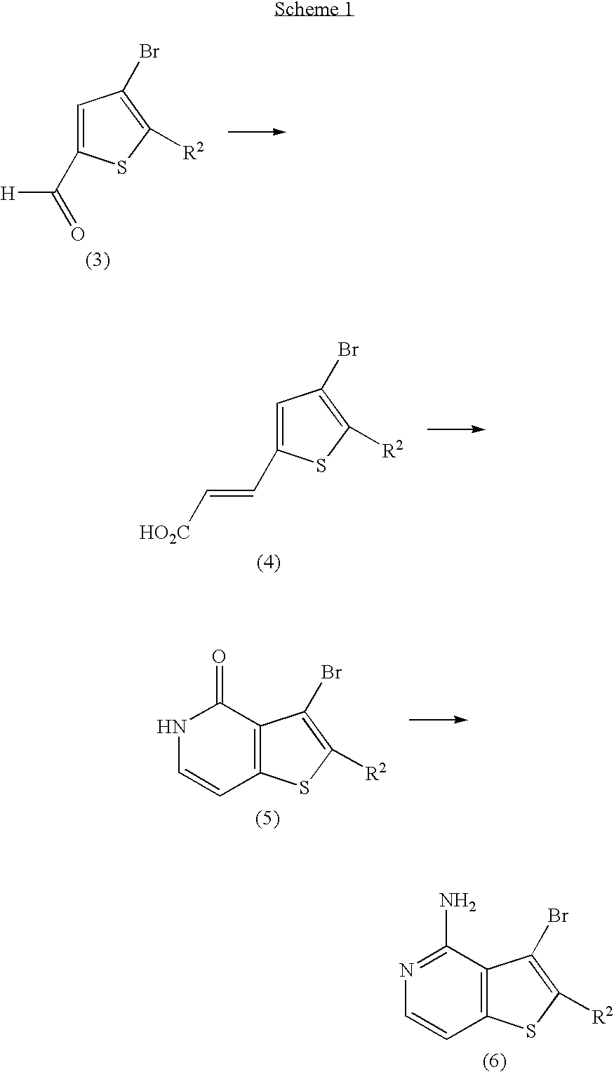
C1=C(C([H])=O)SC([R2])=C1Br.C1=C(C=C[HO2C])SC([R2])=C1Br.N1C=CC2=C(C1=O)C(Br)=C([R2])S2.N1=C(N)C2=C(C=C1)SC([R2])=C2Br
